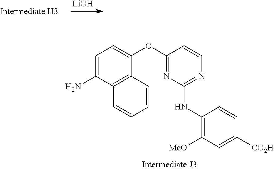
[LiOH].C1=C(N)C2=C(C(OC3=NC(NC4=C([MeO])C=C([CO2H])C=C4)=NC=C3)=C1)C=CC=C2
